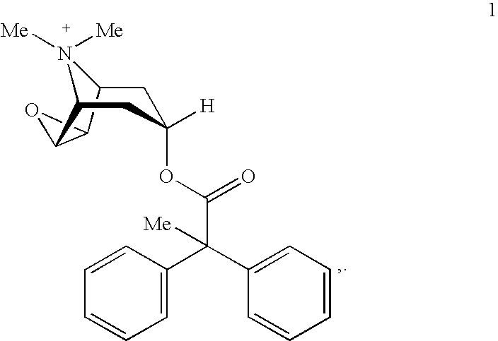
C1=CC(C(C2=CC=CC=C2)([Me])C(OC2([H])CC3N([Me])([Me])C(C4C3O4)C2)=O)=CC=C1
